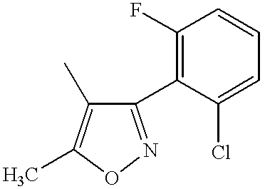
C1(F)=C(C2=NOC(C)=C2C)C(Cl)=CC=C1
